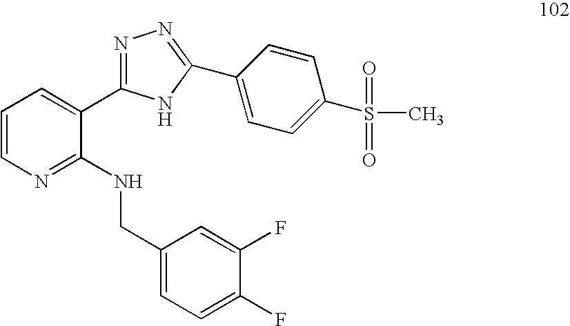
C1=CN=C(NCC2=CC=C(F)C(F)=C2)C(C2=NN=C(C3=CC=C(S(=O)(=O)C)C=C3)N2)=C1
